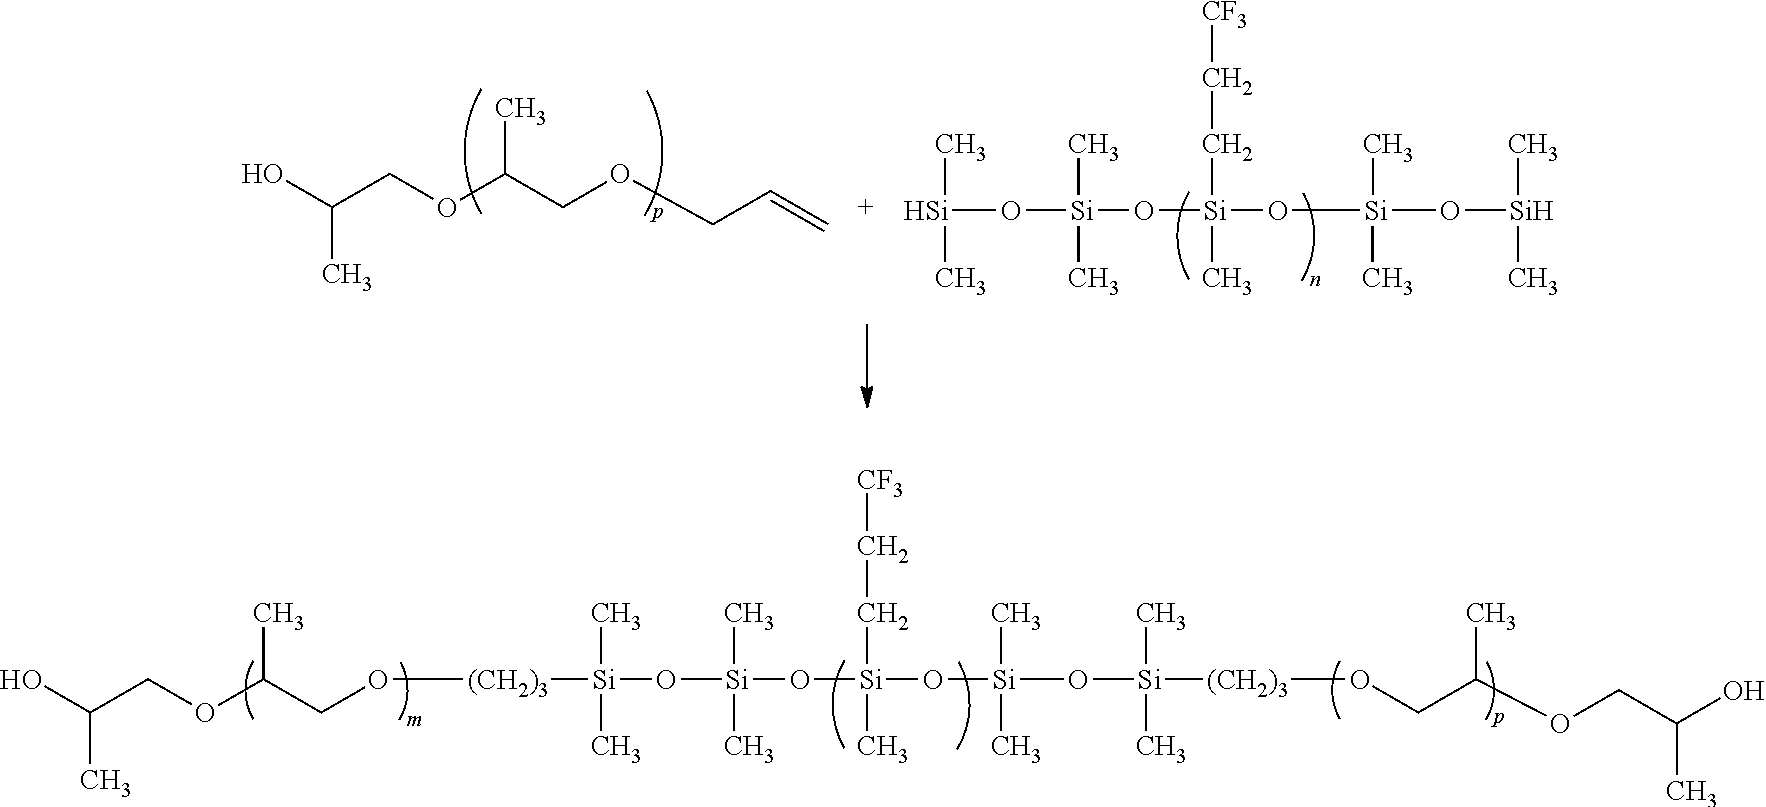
OC(COC(CO[(CH2)3][Si](O[Si](O[Si](O[Si](C)(O[Si]([(CH2)3]OCC(OCC(O)C)C)(C)C)C)(CC[CF3])C)(C)C)(C)C)C)C.OC(COC(COCC=C)C)C.[Si](O[Si](O[Si](O[Si](C)(O[Si](C)C)C)(CC[CF3])C)(C)C)(C)C
